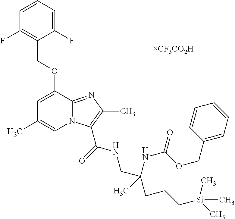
C1=CC=C(F)C(COC2=CC(C)=CN3C2=NC(C)=C3C(=O)NCC(CCC[Si](C)(C)C)(NC(=O)OCC2=CC=CC=C2)C)=C1F
